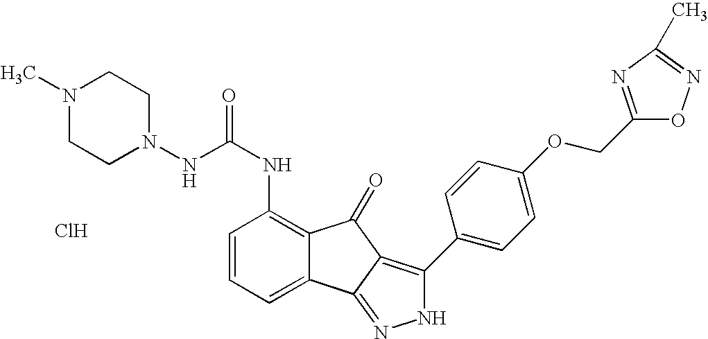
N(C(NC1=C2C(=CC=C1)C1=NNC(C3=CC=C(OCC4=NC(C)=NO4)C=C3)=C1C2=O)=O)N1CCN(C)CC1.Cl
